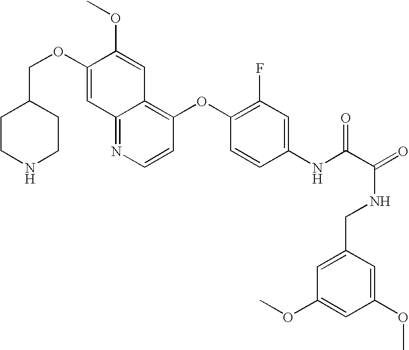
C(OC1=CC2=NC=CC(OC3=C(F)C=C(NC(C(NCC4=CC(OC)=CC(OC)=C4)=O)=O)C=C3)=C2C=C1OC)C1CCNCC1
